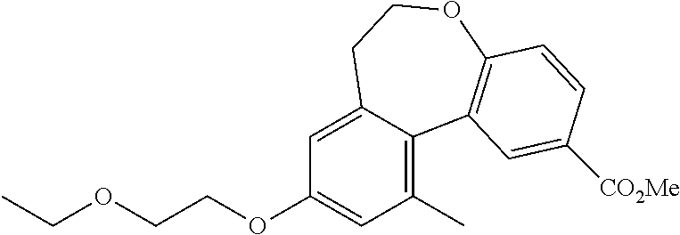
CCOCCOC1=CC(C)=C2C(=C1)CCOC1=C2C=C([CO2Me])C=C1
